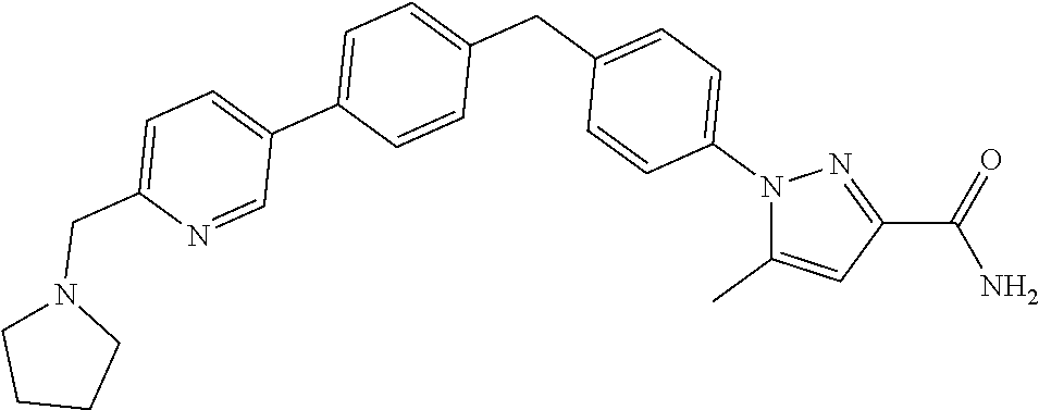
N1(C2=CC=C(CC3=CC=C(C4=CC=C(CN5CCCC5)N=C4)C=C3)C=C2)C(C)=CC(C(=O)N)=N1
